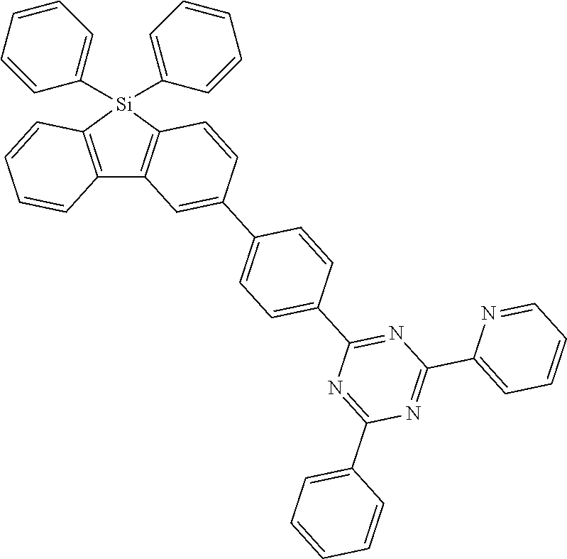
C12=C([Si](C3=CC=CC=C3)(C3=CC=CC=C3)C3=C1C=C(C1=CC=C(C4=NC(C5=CC=CC=N5)=NC(C5=CC=CC=C5)=N4)C=C1)C=C3)C=CC=C2
